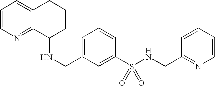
N(CC1=CC=CC(S(NCC2=NC=CC=C2)(=O)=O)=C1)C1CCCC2=CC=CN=C12
